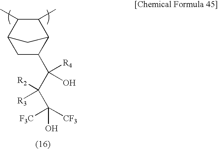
C1C(C(C(C([CF3])([CF3])O)([R2])[R3])([R4])O)C2CC1C(C)C2C
